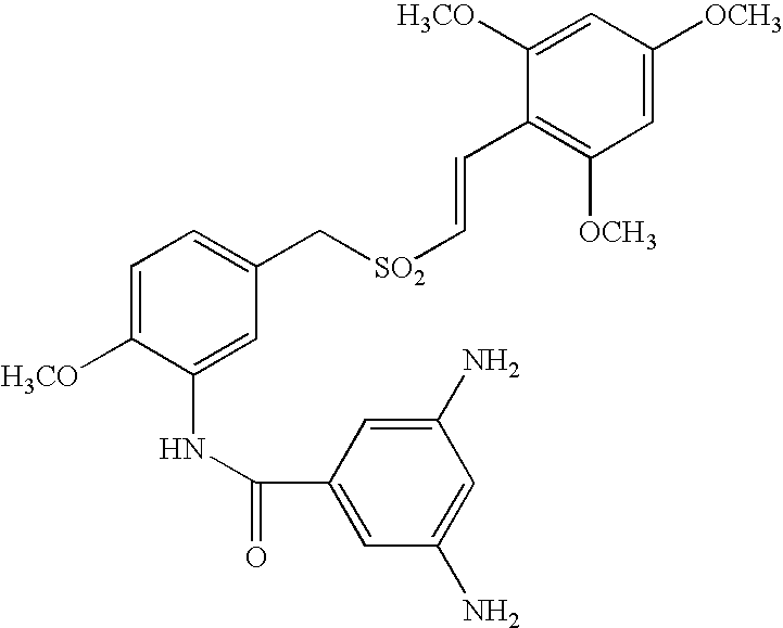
C1=C([H3CO])C(NC(=O)C2=CC(N)=CC(N)=C2)=CC(C[SO2]C=CC2=C([OCH3])C=C([OCH3])C=C2[H3CO])=C1
